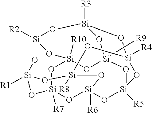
[Si]12([R1])O[Si]3([R7])O[Si]4([R10])O[Si]([R2])(O1)O[Si]1([R3])O[Si]5([R4])O[Si]([R5])(O[Si]([R9])(O4)O1)O[Si]([R6])(O3)O[Si]([R8])(O5)O2
